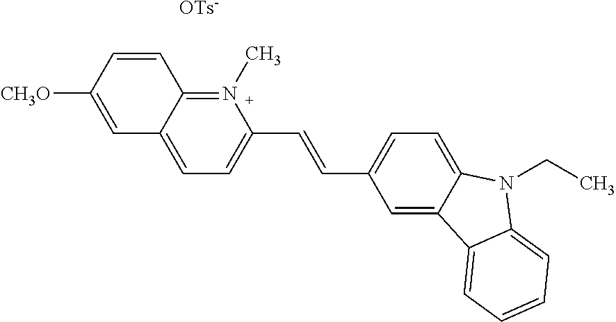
C12=CC=C(C=CC3=CC=C4C(=C3)C3=CC=CC=C3N4CC)N(C)=C1C=CC([CH3O])=C2.[OTs-]
